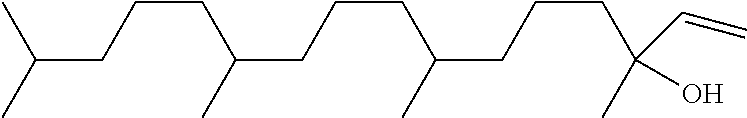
C(C(CCCC(CCCC(C)(O)C=C)C)C)CCC(C)C
